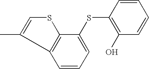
S(C1=C(O)C=CC=C1)C1=CC=CC2=C1SC=C2C
